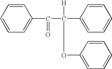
C1=CC=CC=C1C(C(C1=CC=CC=C1)([H])OC1=CC=CC=C1)=O
